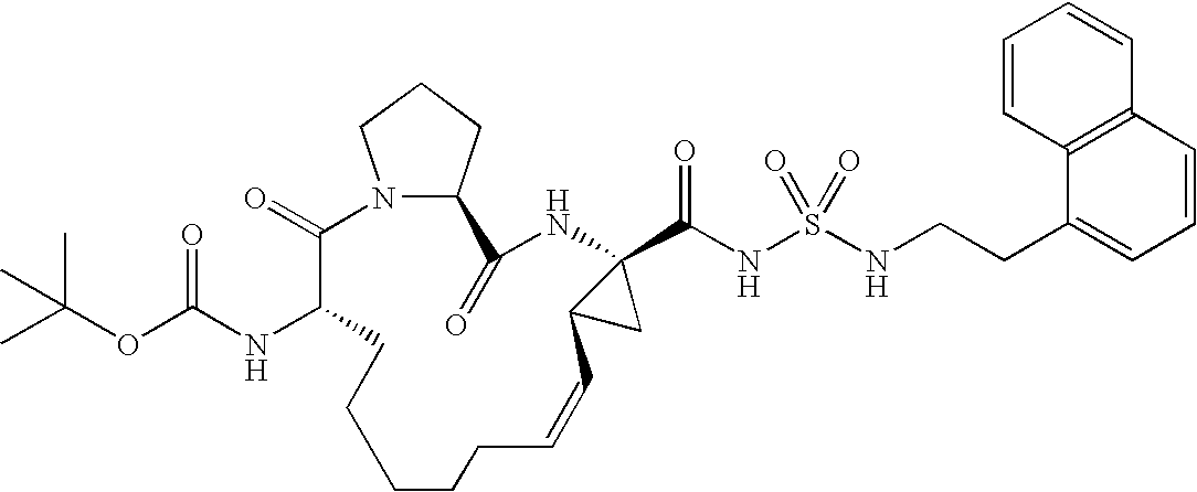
N12C(CCC1)C(=O)NC1(C(NS(=O)(=O)NCCC3=CC=CC4=C3C=CC=C4)=O)C(C1)C=CCCCCCC(NC(OC(C)(C)C)=O)C2=O
